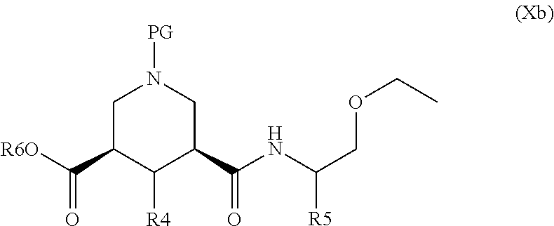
C1C(C([R6O])=O)C([R4])C(C(NC(COCC)[R5])=O)CN1[PG]
